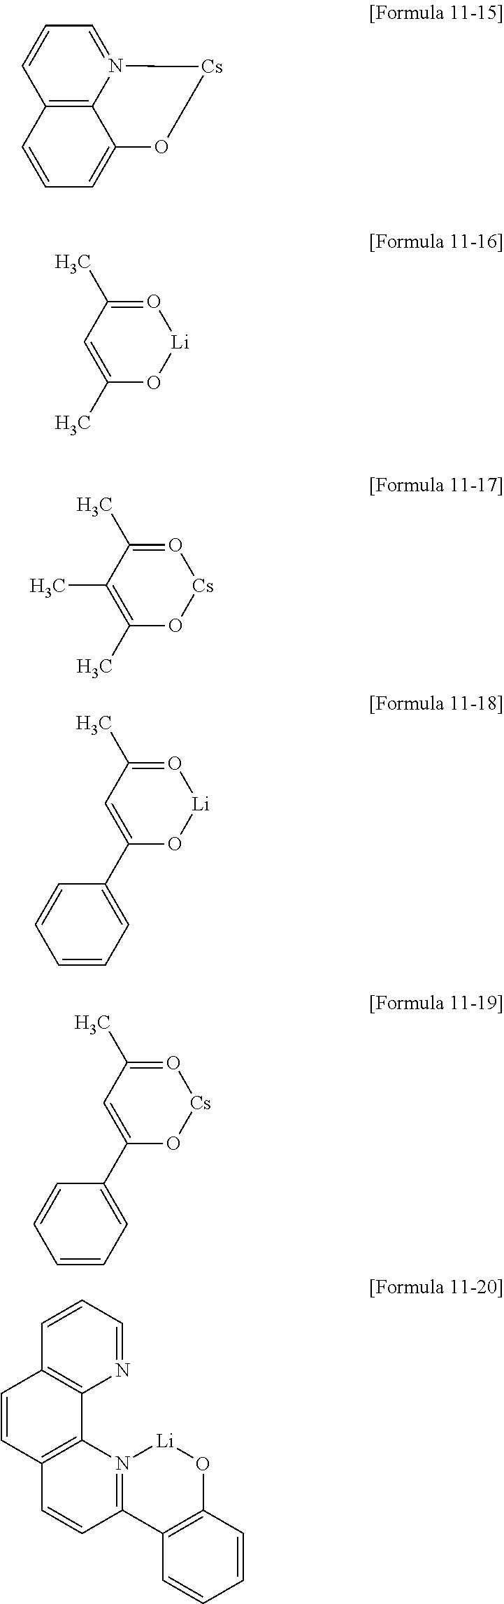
C12=C3N(=CC=C1)[Cs]OC3=CC=C2.C1(C)=CC(C)=O[Li]O1.C1(C)=C(C)C(C)=O[Cs]O1.C1(C2=CC=CC=C2)=CC(C)=O[Li]O1.C1(C2=CC=CC=C2)=CC(C)=O[Cs]O1.C1=CC2=C(N=C1)C1=C(C=C2)C=CC2=N1[Li]OC1=C2C=CC=C1
